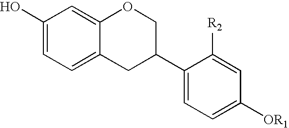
C1(O)=CC=C2C(=C1)OCC(C1=CC=C([OR1])C=C1[R2])C2
